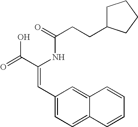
C(=O)(NC(C(=O)O)=CC1=CC=C2C(=C1)C=CC=C2)CCC1CCCC1
